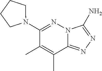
C1(N2CCCC2)=NN2C(=NN=C2N)C(C)=C1C
